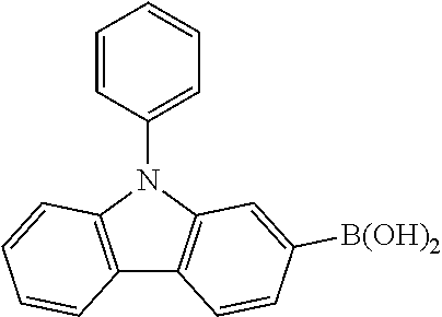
C1=CC(N2C3=C(C4=C2C=C([B(OH)2])C=C4)C=CC=C3)=CC=C1
